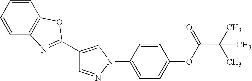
C1=NN(C2=CC=C(OC(=O)C(C)(C)C)C=C2)C=C1C1=NC2=C(C=CC=C2)O1
